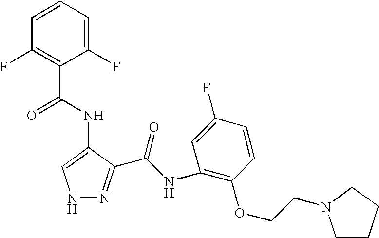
N1N=C(C(=O)NC2=C(OCCN3CCCC3)C=CC(F)=C2)C(NC(C2=C(F)C=CC=C2F)=O)=C1
